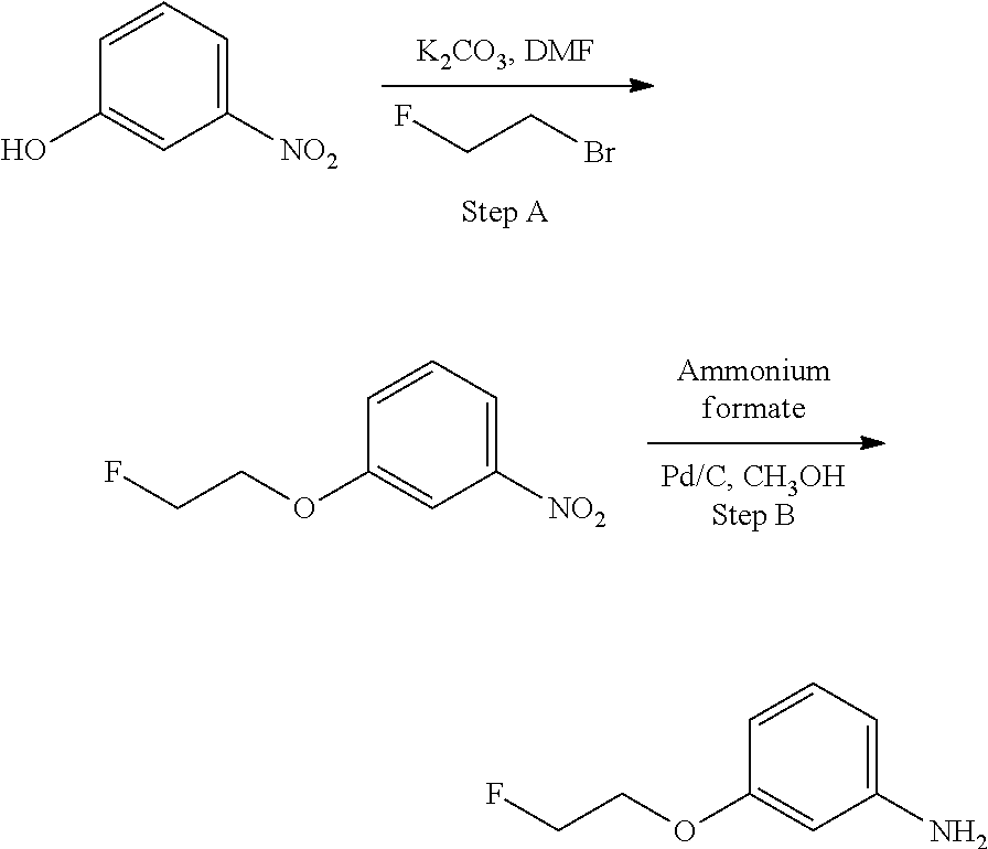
FCCBr.C1(O)=CC([NO2])=CC=C1.C1(OCCF)=CC([NO2])=CC=C1.C1(OCCF)=CC(N)=CC=C1
